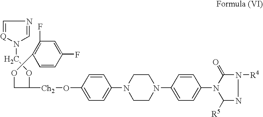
C1=[Q]N(COC(COC2=C(F)C=C(F)C=C2)[Ch2]OC2=CC=C(N3CCN(C4=CC=C(N5C([R5])NN([R4])C5=O)C=C4)CC3)C=C2)C=N1
